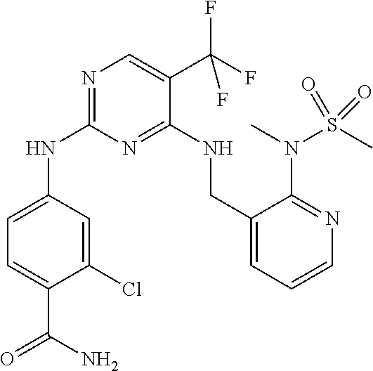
C1=C(NC2=NC=C(C(F)(F)F)C(NCC3=CC=CN=C3N(C)S(C)(=O)=O)=N2)C=C(Cl)C(C(=O)N)=C1
